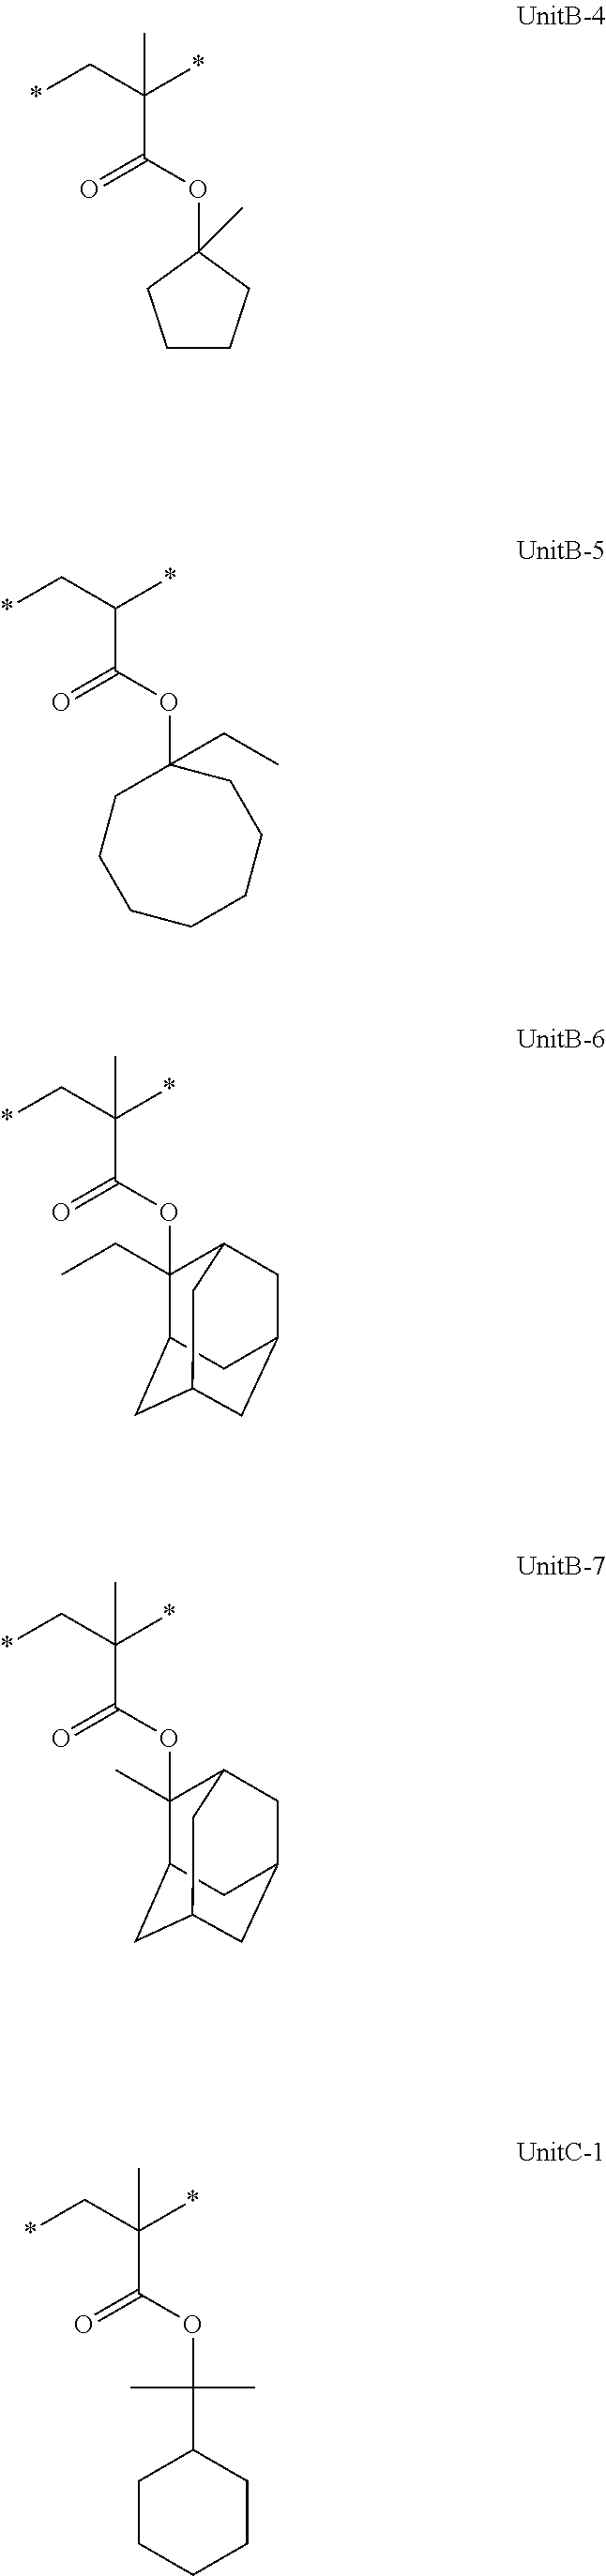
C1CCC(OC(C(C*)(*)C)=O)(C)C1.*CC(*)C(=O)OC1(CC)CCCCCCC1.*CC(*)(C(=O)OC1(CC)C2CC3CC(CC1C3)C2)C.*CC(*)(C(=O)OC1(C)C2CC3CC(CC1C3)C2)C.*CC(*)(C(=O)OC(C)(C)C1CCCCC1)C
